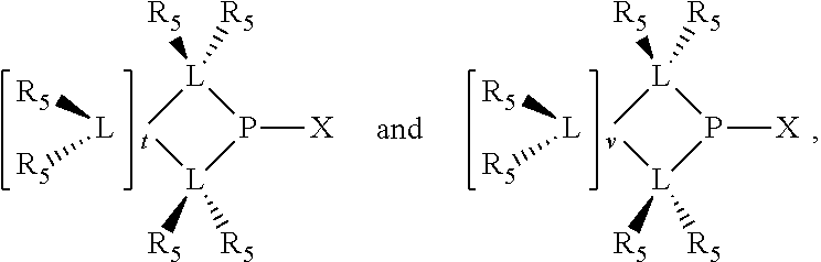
P1([X])[L]([R5])([R5])[t][L]1([R5])[R5].[L]([R5])[R5].P1([X])[L]([R5])([R5])[v][L]1([R5])[R5].[L]([R5])[R5]
